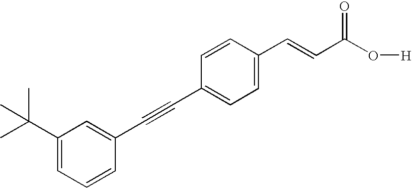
C1=C(C=CC(O[H])=O)C=CC(C#CC2=CC(C(C)(C)C)=CC=C2)=C1
